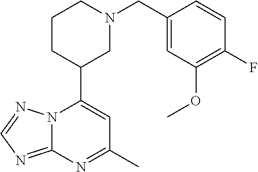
N12C(=NC=N1)N=C(C)C=C2C1CN(CC2=CC(OC)=C(F)C=C2)CCC1
